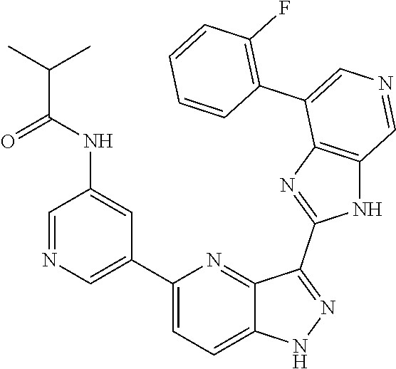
C1(C2=CN=CC(NC(=O)C(C)C)=C2)=CC=C2C(=N1)C(C1=NC3=C(N1)C=NC=C3C1=C(F)C=CC=C1)=NN2
